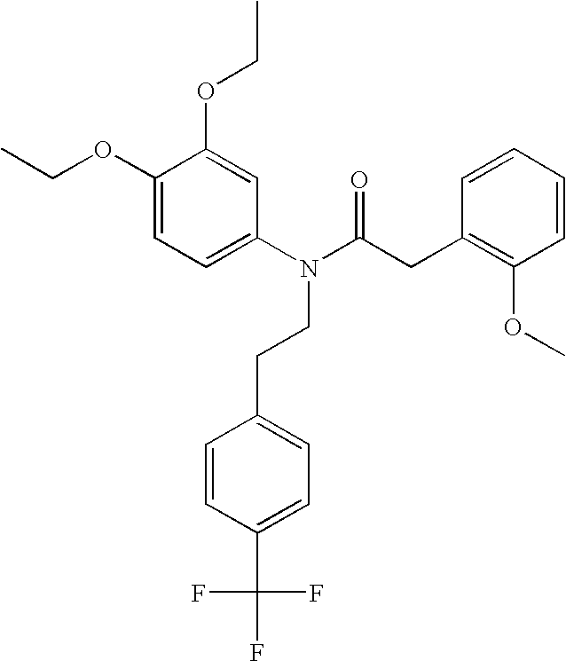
C1(N(C(CC2=C(OC)C=CC=C2)=O)CCC2=CC=C(C(F)(F)F)C=C2)=CC=C(OCC)C(OCC)=C1
